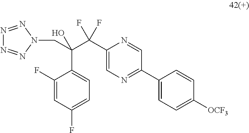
C(C(C(C1=CN=C(C2=CC=C([OCF3])C=C2)C=N1)(F)F)(O)C1=CC=C(F)C=C1F)N1N=NN=N1
